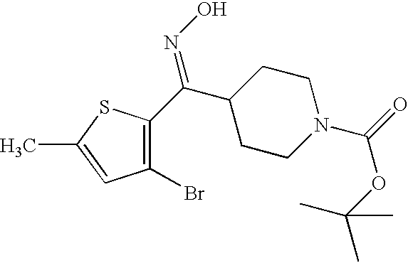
C1C(C(C2=C(Br)C=C(C)S2)=NO)CCN(C(=O)OC(C)(C)C)C1
